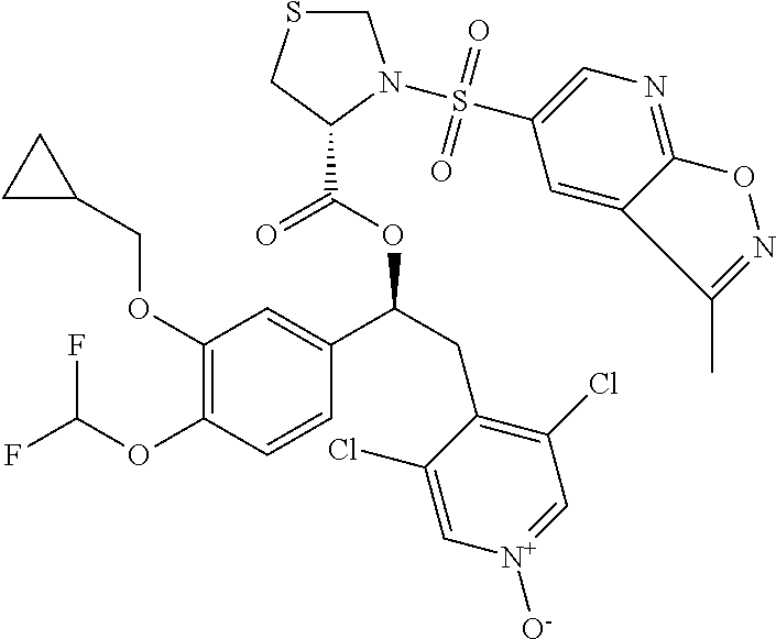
C1(OCC2CC2)=C(OC(F)F)C=CC(C(OC(=O)C2CSCN2S(=O)(=O)C2=CN=C3ON=C(C)C3=C2)CC2=C(Cl)C=[N+]([O-])C=C2Cl)=C1
